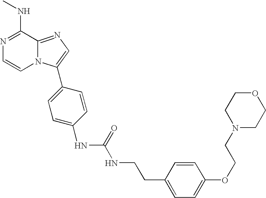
N1=C(NC)C2=NC=C(C3=CC=C(NC(NCCC4=CC=C(OCCN5CCOCC5)C=C4)=O)C=C3)N2C=C1
